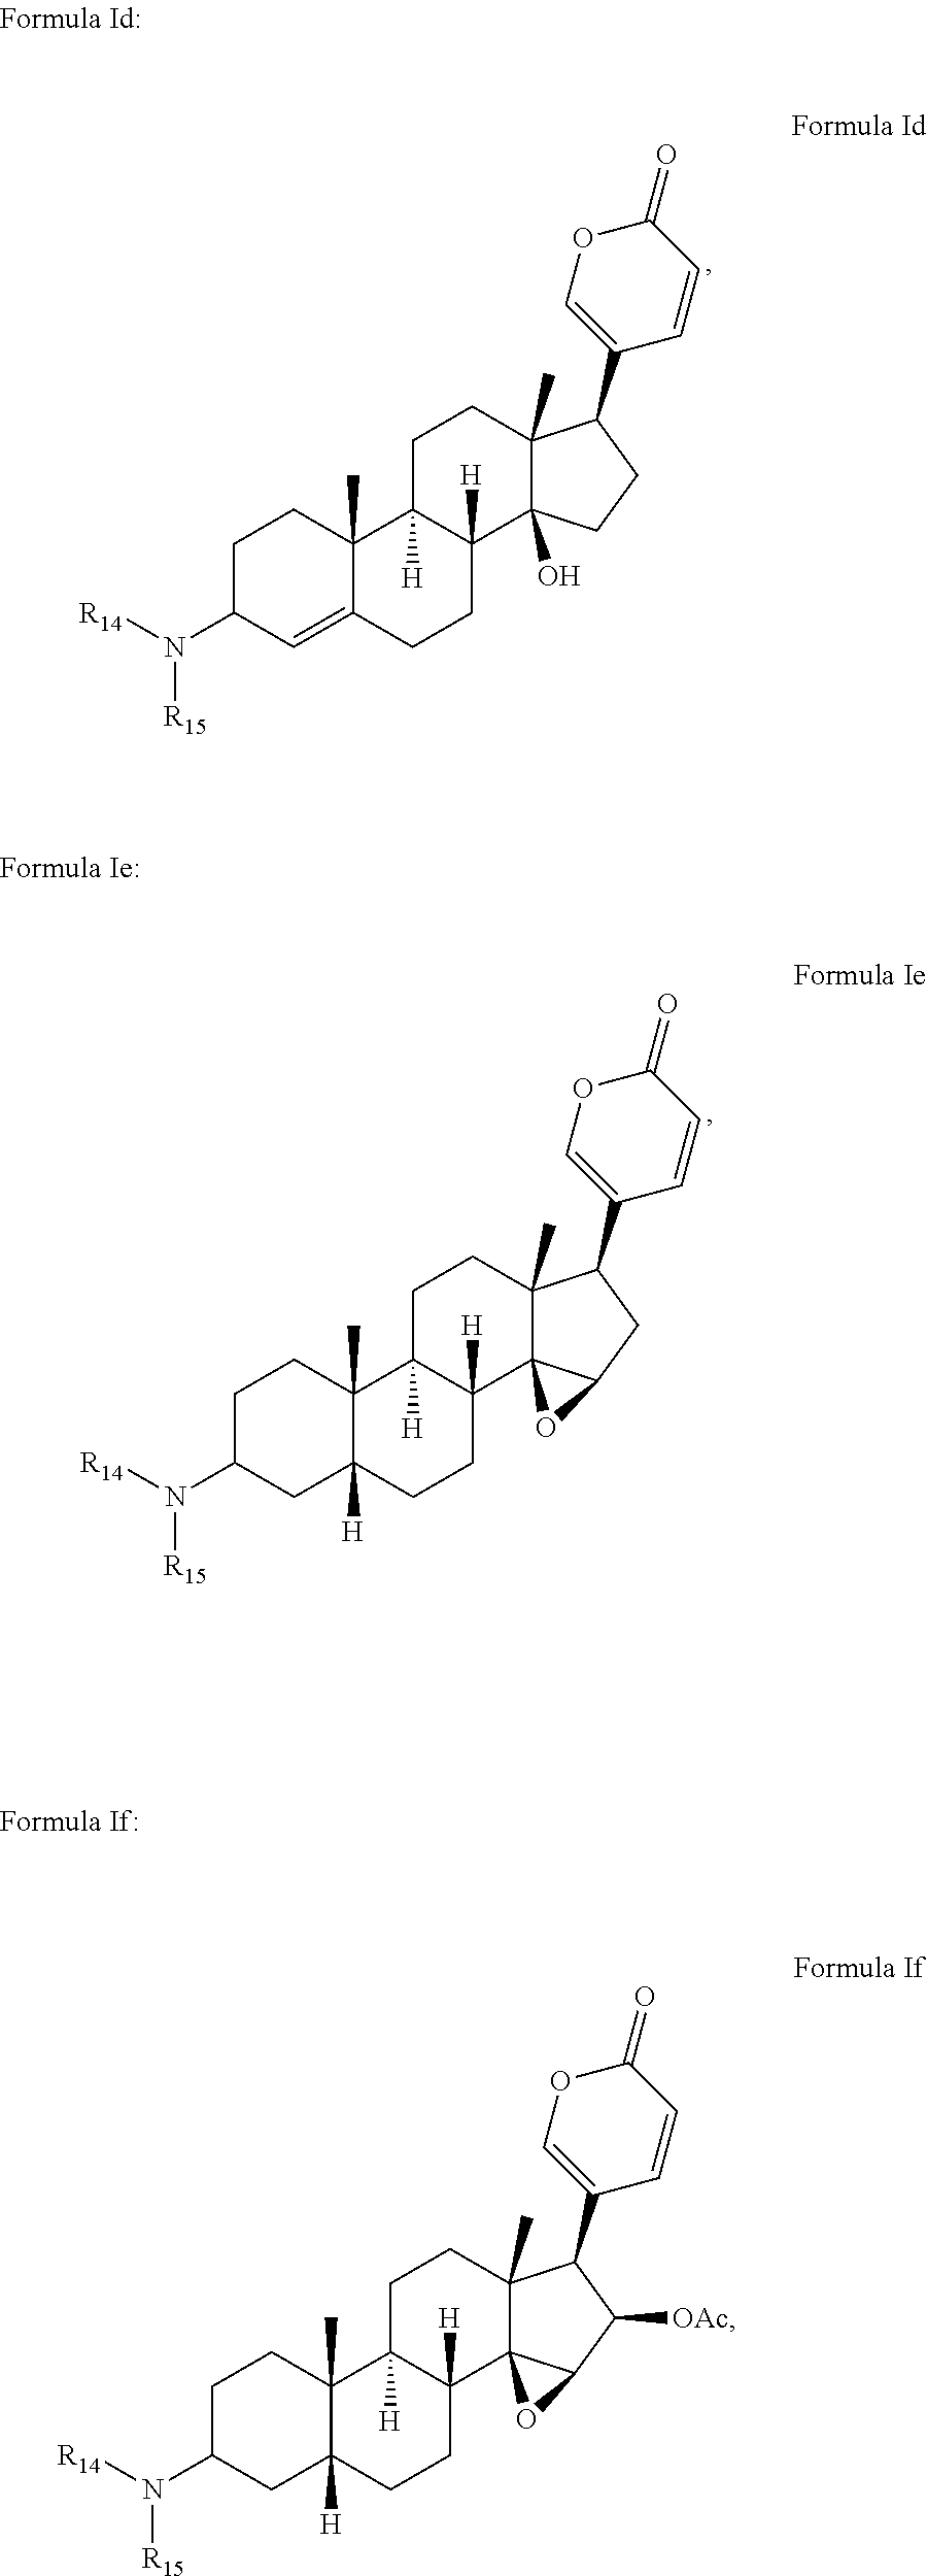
C1C(N([R14])[R15])C=C2C(C)(C1)C1([H])C([H])(CC2)C2(O)C(C)(CC1)C(C1=COC(=O)C=C1)CC2.C1C(N([R14])[R15])CC2([H])C(C)(C1)C1([H])C([H])(CC2)C23C(C)(CC1)C(C1=COC(=O)C=C1)C([OAc])C2O3.C1C(N([R14])[R15])CC2([H])C(C)(C1)C1([H])C([H])(CC2)C23C(C)(CC1)C(C1=COC(=O)C=C1)CC2O3
